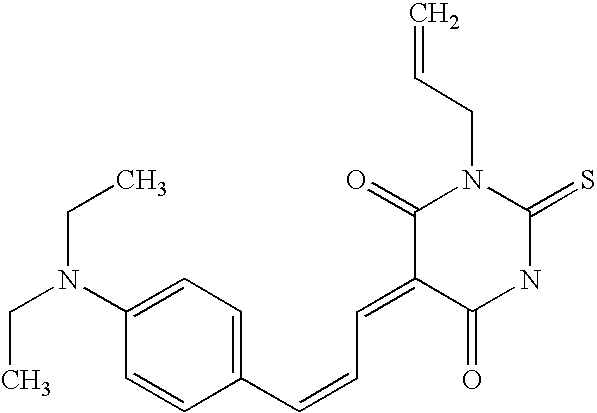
C(C)N(CC)C1=CC=C(C=CC=C2C(=O)NC(=S)N(CC=C)C2=O)C=C1
